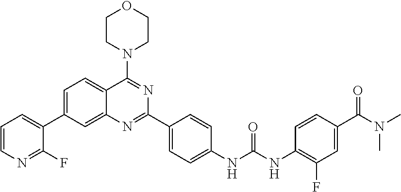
C1=C(C2=CC=CN=C2F)C=C2C(=C1)C(N1CCOCC1)=NC(C1=CC=C(NC(NC3=C(F)C=C(C(N(C)C)=O)C=C3)=O)C=C1)=N2
